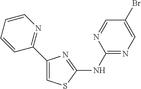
C1(NC2=NC(C3=NC=CC=C3)=CS2)=NC=C(Br)C=N1
